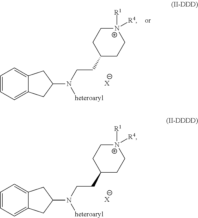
C1=CC=C2C(=C1)CC(N(CCC1CC[N+]([R1])([R4])CC1)[heteroaryl])C2.[X].C1=CC=C2C(=C1)CC(N(CCC1CC[N+]([R1])([R4])CC1)[heteroaryl])C2.[X]
